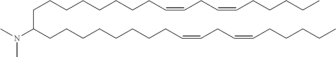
C(CCCCCC=CCC=CCCCCC)CCC(CCCCCCCCC=CCC=CCCCCC)N(C)C
